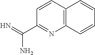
C12=C(C=CC(C(=N)N)=N1)C=CC=C2
